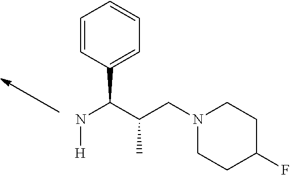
N(C(C(CN1CCC(F)CC1)C)C1=CC=CC=C1)[H]
